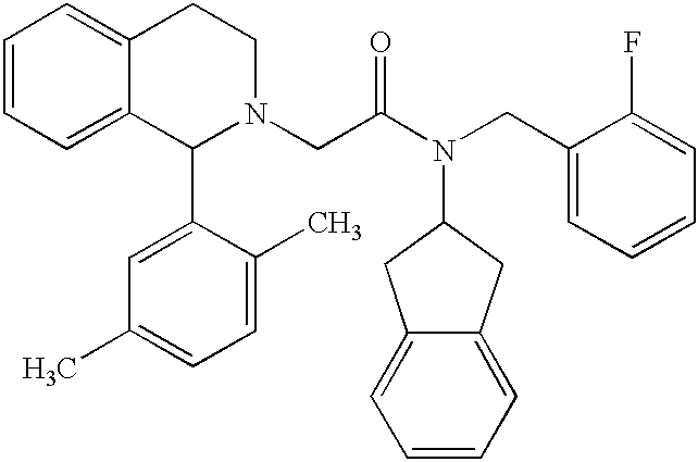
C1=CC=C2C(=C1)CCN(CC(N(CC1=CC=CC=C1F)C1CC3=CC=CC=C3C1)=O)C2C1=CC(C)=CC=C1C
